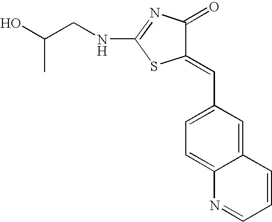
N(C1=NC(=O)C(=CC2=CC=C3C(=C2)C=CC=N3)S1)CC(O)C
